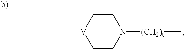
C1CN([(CH2)t]C)CC[V]1
